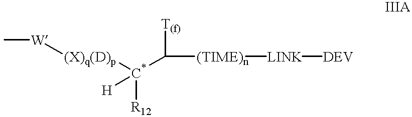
C[W][(X)q(D)p][C*](C([(TIME)n][LINK][DEV])[T(f)])([R12])[H]
